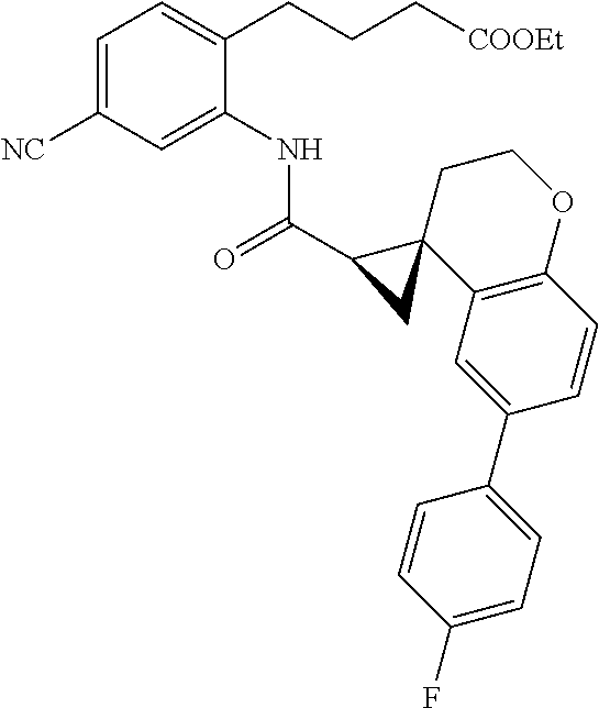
C1=C([NC])C=C(NC(=O)C2C3(C4=C(C=CC(C5=CC=C(F)C=C5)=C4)OCC3)C2)C(CCC[COOEt])=C1
